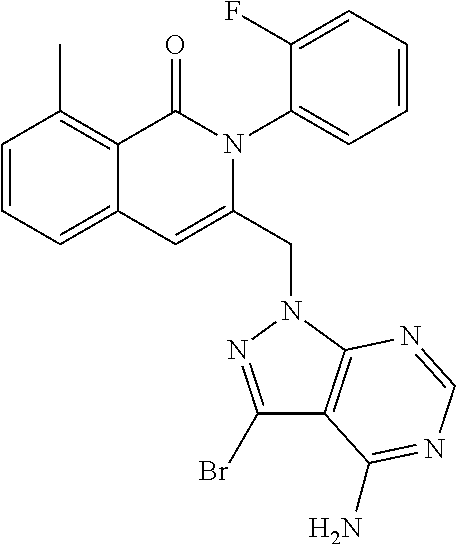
C1=CC=C2C(=C1C)C(=O)N(C1=CC=CC=C1F)C(CN1C3=C(C(Br)=N1)C(N)=NC=N3)=C2
